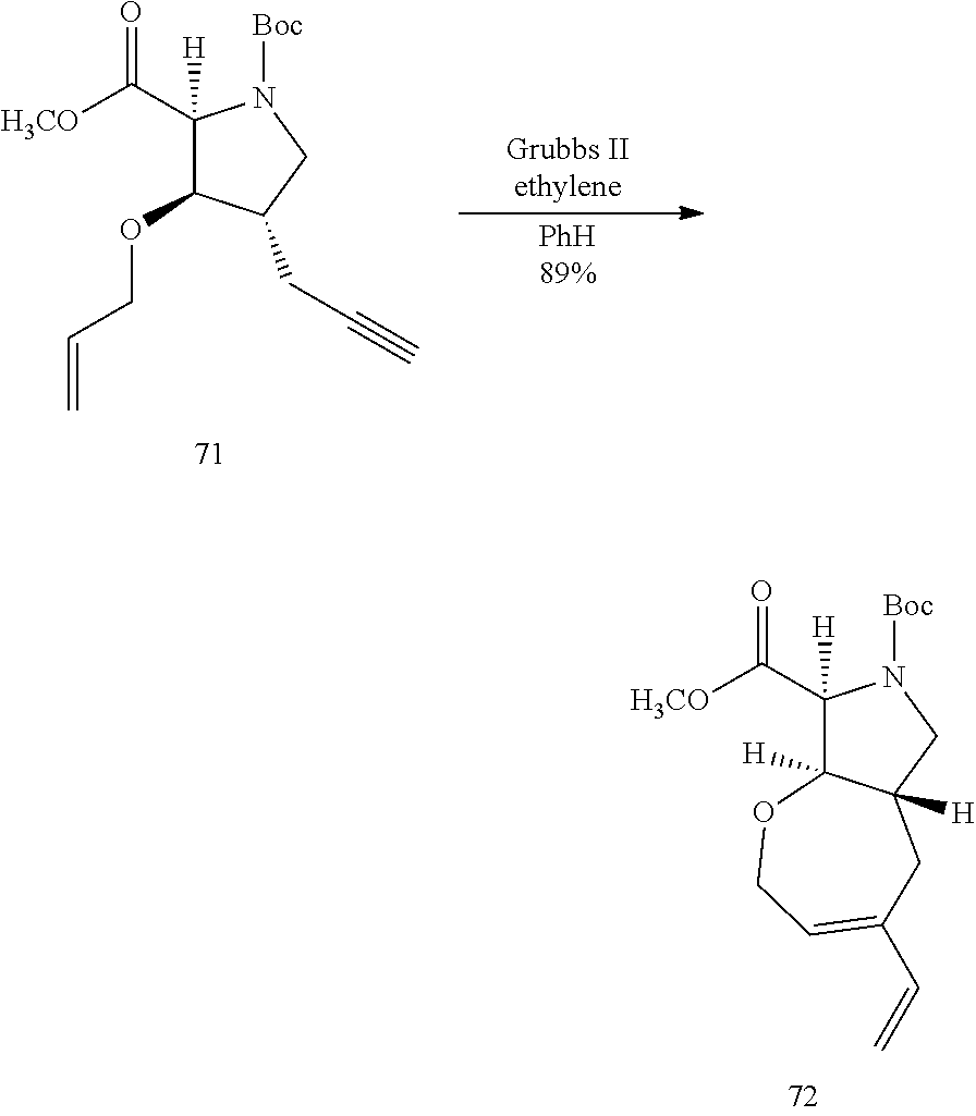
C1(C([H3CO])=O)([H])C(OCC=C)C(CC#C)CN1[Boc].[Grubbs IIethylene].[PhH89%].C1(C([H3CO])=O)([H])C2([H])C([H])(CN1[Boc])CC(C=C)=CCO2
